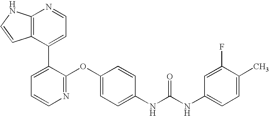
C12=C(C(C3=CC=CN=C3OC3=CC=C(NC(NC4=CC=C(C)C(F)=C4)=O)C=C3)=CC=N1)C=CN2
